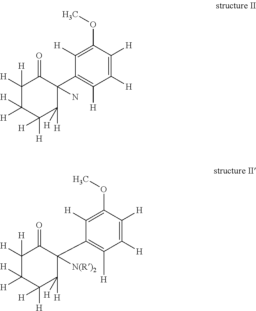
C1([H])([H])C([H])([H])C([H])([H])C([H])([H])C(N)(C2=C([H])C([H])=C([H])C(OC)=C2[H])C1=O.C1([H])([H])C([H])([H])C([H])([H])C([H])([H])C([N(R)2])(C2=C([H])C([H])=C([H])C(OC)=C2[H])C1=O
